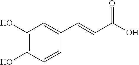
C1(O)=C(O)C=CC(C=CC(O)=O)=C1
